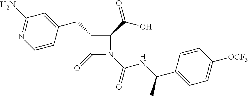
C1(CC2=CC(N)=NC=C2)C(=O)N(C(=O)NC(C2=CC=C([OCF3])C=C2)C)C1C(=O)O
